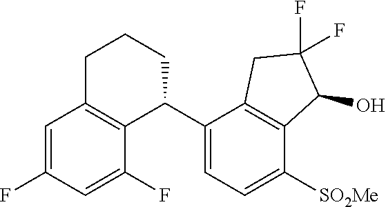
C1=C(F)C=C(F)C2=C1CCCC2C1=CC=C([SO2Me])C2=C1CC(F)(F)C2O
